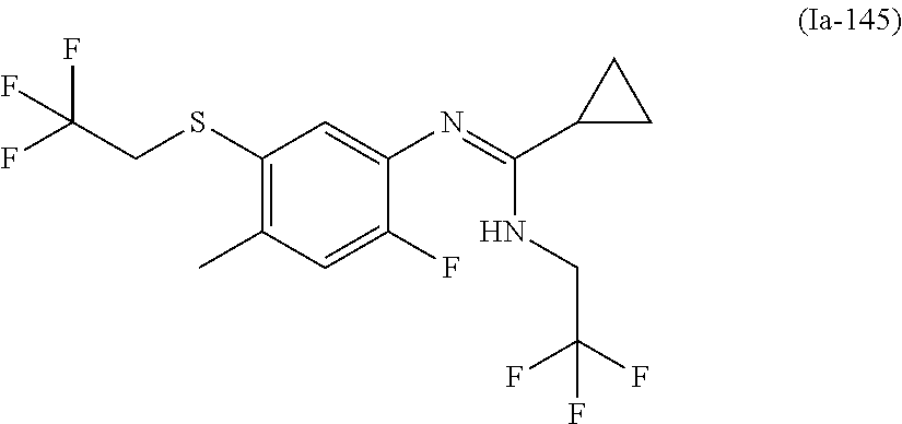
C(C(F)(F)F)SC1=C(C)C=C(F)C(N=C(C2CC2)NCC(F)(F)F)=C1
